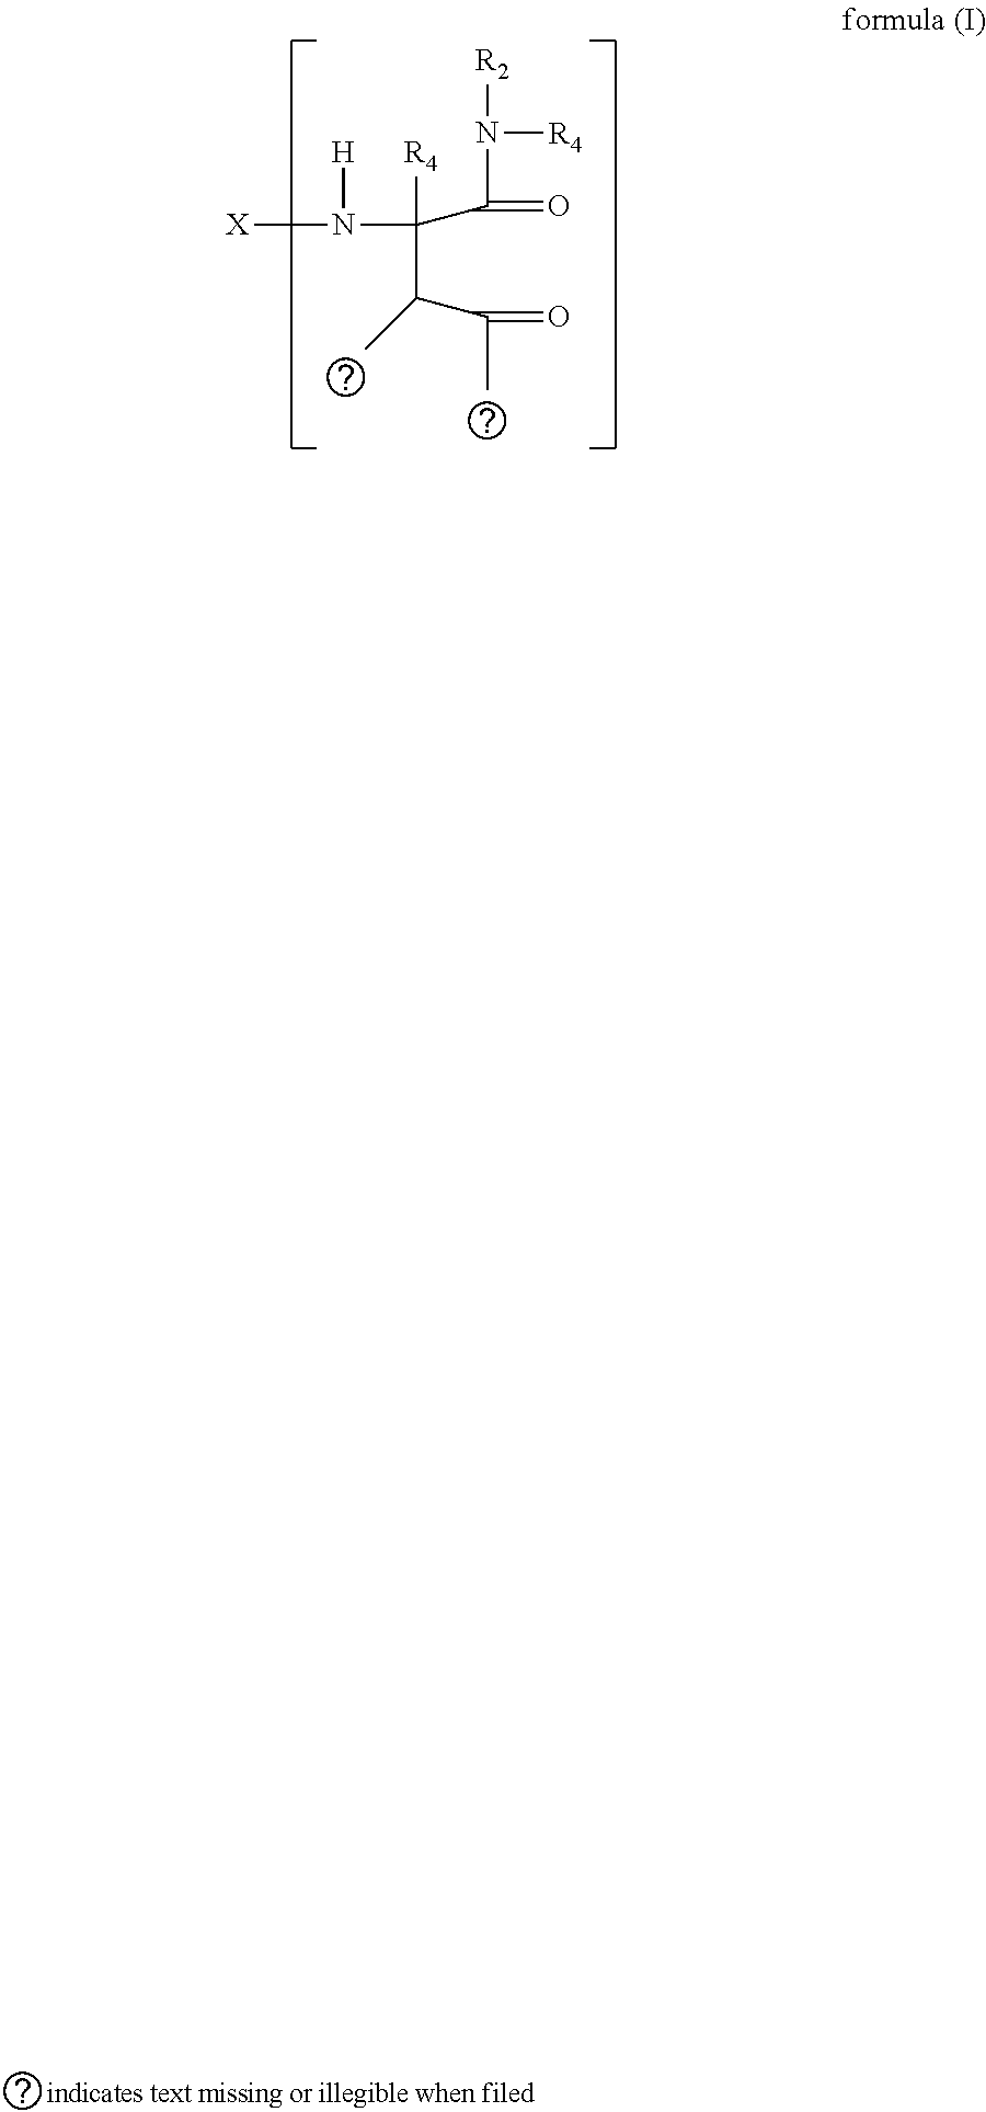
[X]N(C(C(=O)N([R2])[R4])(C(C)C(C)=O)[R4])[H]
